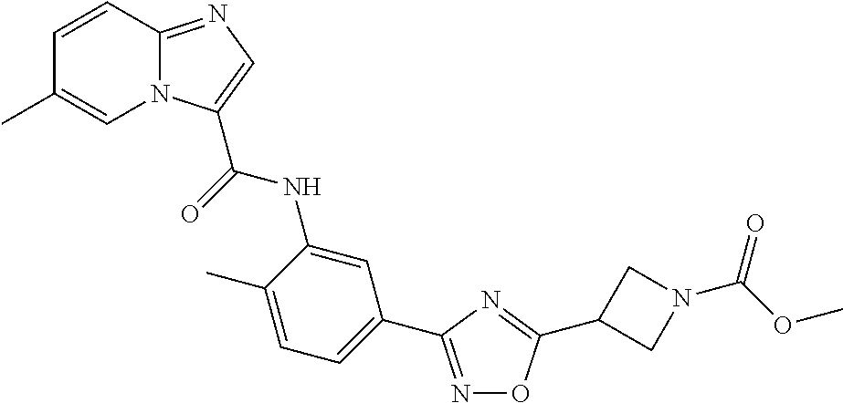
C1=CC2=NC=C(C(=O)NC3=CC(C4=NOC(C5CN(C(OC)=O)C5)=N4)=CC=C3C)N2C=C1C
